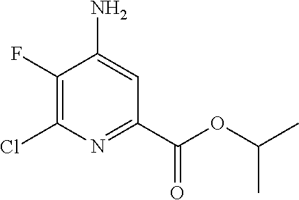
C1(F)=C(Cl)N=C(C(OC(C)C)=O)C=C1N
